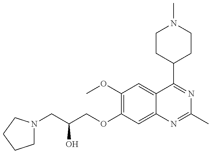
C1N(CC(COC2=C(OC)C=C3C(=C2)N=C(C)N=C3C2CCN(C)CC2)O)CCC1
